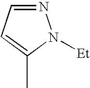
N1=CC=C(C)N1[Et]
